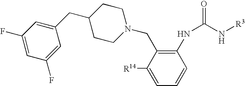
C1=C([R14])C(CN2CCC(CC3=CC(F)=CC(F)=C3)CC2)=C(NC(N[R3])=O)C=C1
